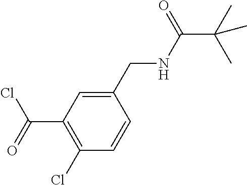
C1=C(CNC(C(C)(C)C)=O)C=CC(Cl)=C1C(=O)Cl
